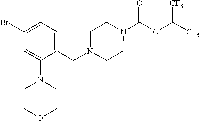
N1(C(OC([CF3])[CF3])=O)CCN(CC2=CC=C(Br)C=C2N2CCOCC2)CC1
